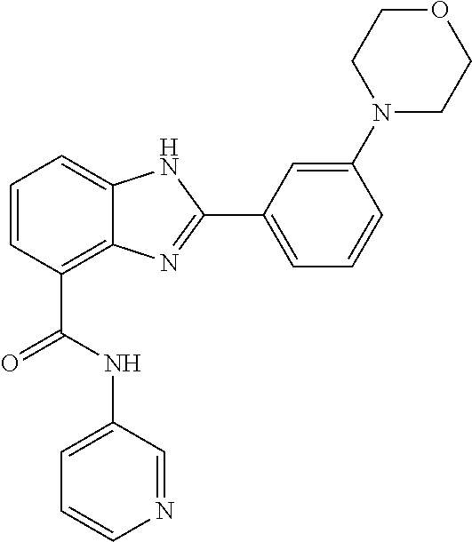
C1=CC(C(=O)NC2=CC=CN=C2)=C2C(=C1)NC(C1=CC=CC(N3CCOCC3)=C1)=N2
